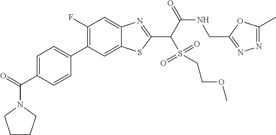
C1(F)=C(C2=CC=C(C(=O)N3CCCC3)C=C2)C=C2C(=C1)N=C(C(C(NCC1=NN=C(C)O1)=O)S(=O)(=O)CCOC)S2
